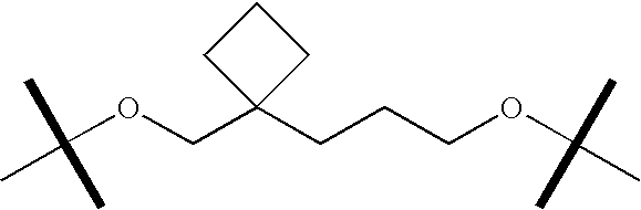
C(OCC1(CCCOC(C)(C)C)CCC1)(C)(C)C
